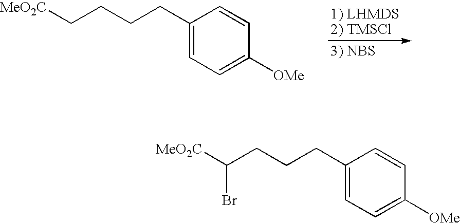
C1(CCCC([MeO2C])Br)=CC=C([OMe])C=C1.C1(CCCC[MeO2C])=CC=C([OMe])C=C1
